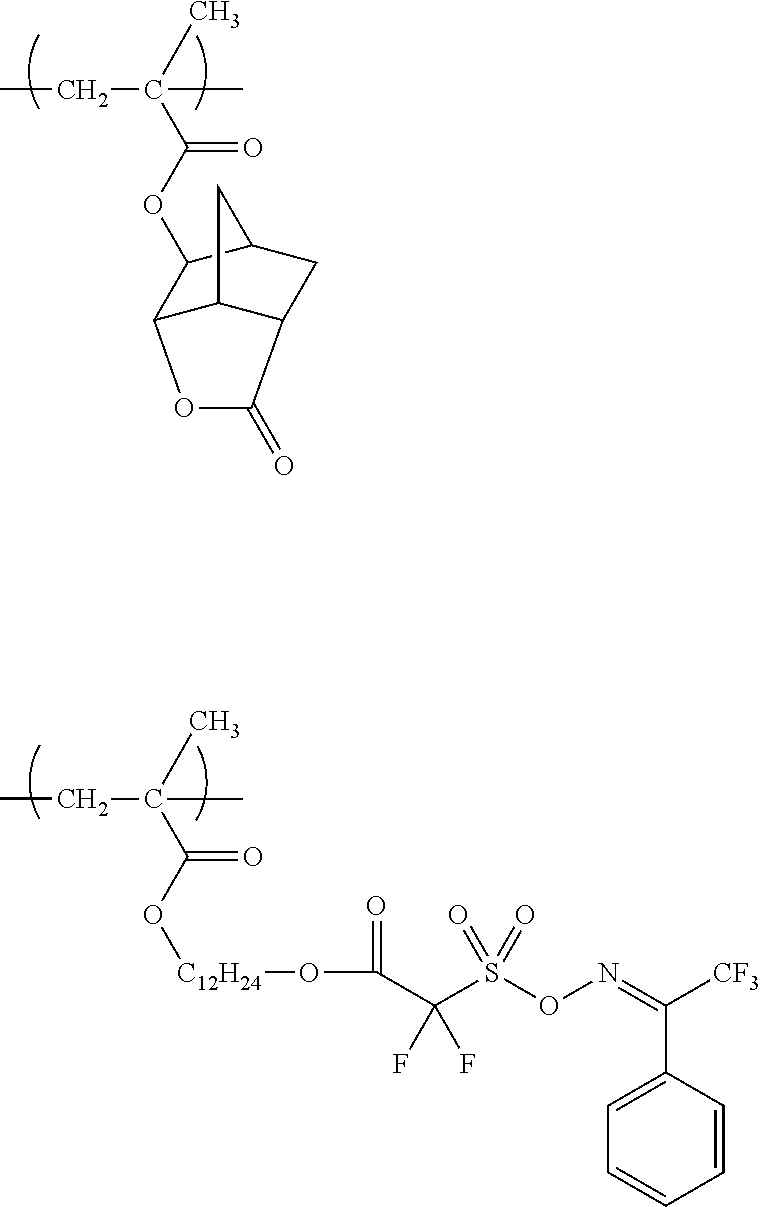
CCC(C)(C(=O)O[C12H24]OC(C(S(ON=C(C1=CC=CC=C1)[CF3])(=O)=O)(F)F)=O)C.CCC(C)(C(=O)OC1C2C3C(CC1C3)C(=O)O2)C
